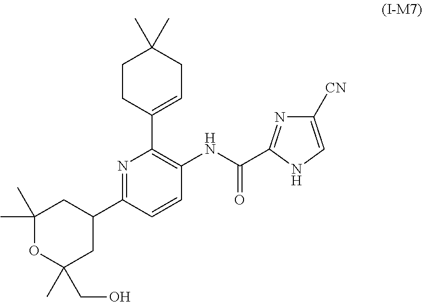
C1CC(C2=C(NC(=O)C3=NC([CN])=CN3)C=CC(C3CC(C)(C)OC(C)(CO)C3)=N2)=CCC1(C)C
